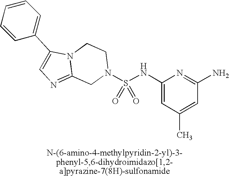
C1=C(C2=CC=CC=C2)N2C(=N1)CN(S(NC1=CC(C)=CC(N)=N1)(=O)=O)CC2
